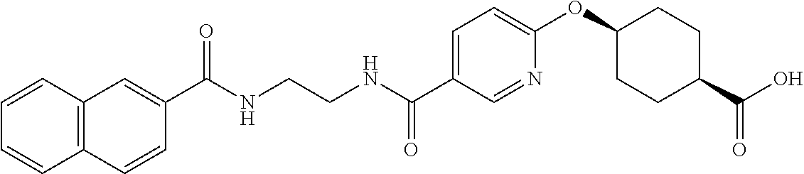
C1(C(NCCNC(C2=CC=C(OC3CCC(C(O)=O)CC3)N=C2)=O)=O)=CC2=C(C=C1)C=CC=C2
